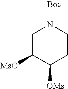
C1C([MsO])C([OMs])CCN1[Boc]
